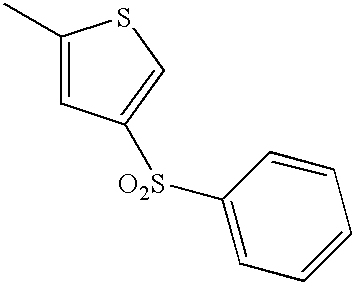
C1(C)=CC([O2S]C2=CC=CC=C2)=CS1
